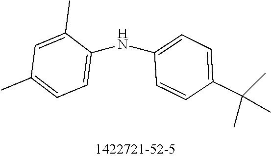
C1(C(C)(C)C)=CC=C(NC2=CC=C(C)C=C2C)C=C1
